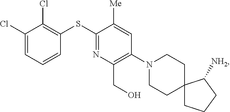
S(C1=NC(CO)=C(N2CCC3(CC2)CCCC3[NH2])C=C1[Me])C1=C(Cl)C(Cl)=CC=C1
